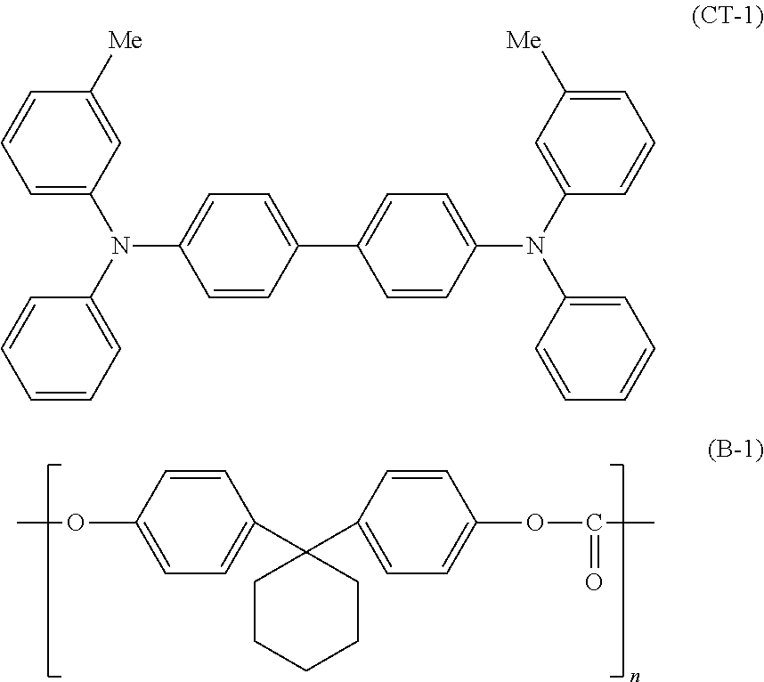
C1=CC(OC)=CC=C1C1(C2=CC=C(OC(C)=O)C=C2)CCCCC1.C1=CC(C2=CC=C(N(C3=CC([Me])=CC=C3)C3=CC=CC=C3)C=C2)=CC=C1N(C1=CC=CC=C1)C1=CC=CC([Me])=C1
